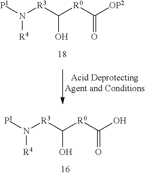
C([R0]C([OP2])=O)([R3]N([P1])[R4])O.C([R0]C(O)=O)([R3]N([P1])[R4])O
